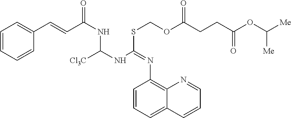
C1=CC=CC(C=CC(NC(NC(SCOC(CCC(OC([Me])[Me])=O)=O)=NC2=C3C(=CC=C2)C=CC=N3)[Cl3C])=O)=C1
